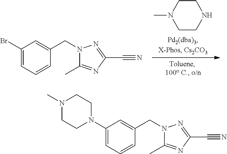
C1CN(C)CCN1.C1(Br)=CC=CC(CN2C(C)=NC(C#N)=N2)=C1.C1(N2CCN(C)CC2)=CC=CC(CN2C(C)=NC(C#N)=N2)=C1
